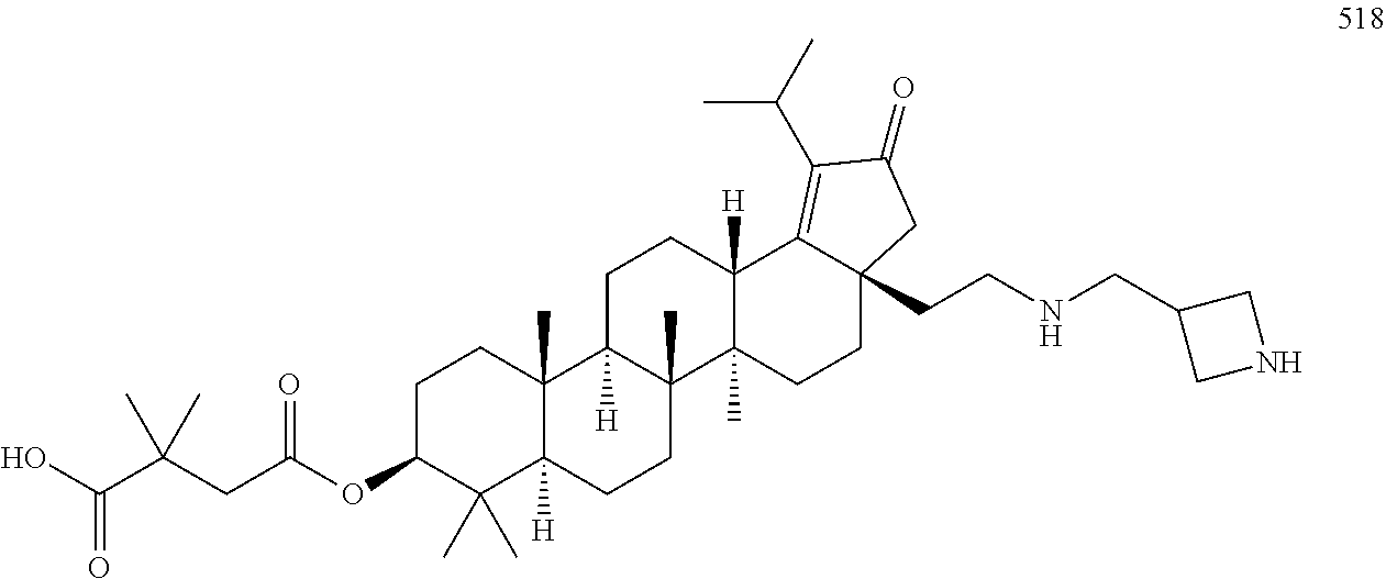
C1C(OC(=O)CC(C(=O)O)(C)C)C(C)(C)C2([H])C(C)(C1)C1([H])C(C)(CC2)C2(C)C([H])(CC1)C1=C(C(C)C)C(=O)CC1(CCNCC1CNC1)CC2
